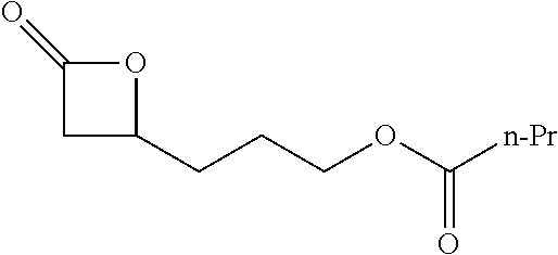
C(CC1CC(=O)O1)COC([n-Pr])=O
